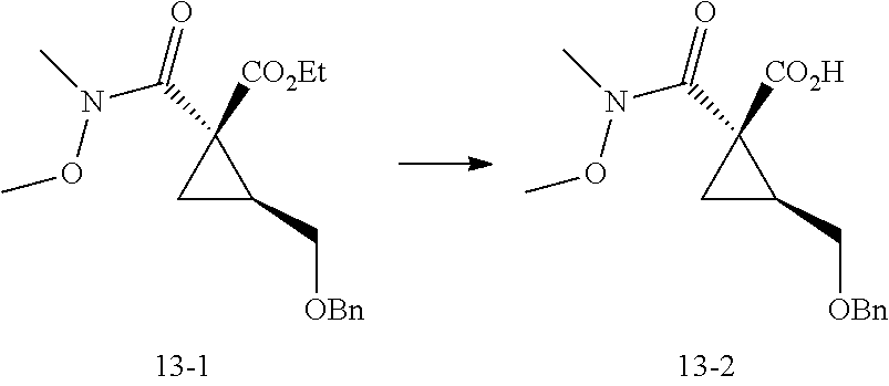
C1C(C[OBn])C1(C(=O)N(C)OC)[CO2H].C1C(C[OBn])C1(C(=O)N(C)OC)[CO2Et]
